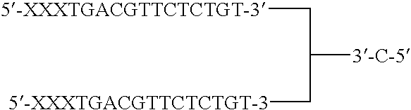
C([5-XXXTGACGTTCTCTGT-3])C([3-C-5])C[5-XXXTGACGTTCTCTGT-3]
